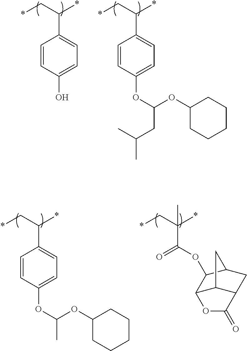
*CC(*)C1=CC=C(O)C=C1.*CC(*)C1=CC=C(OC(CC(C)C)OC2CCCCC2)C=C1.*CC(*)C1=CC=C(OC(OC2CCCCC2)C)C=C1.*CC(*)(C(OC1C2C3C(CC1C3)C(=O)O2)=O)C
